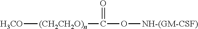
[H3CO][(CH2CH2O)n]C(O[NH-(GM-CSF)])=O
